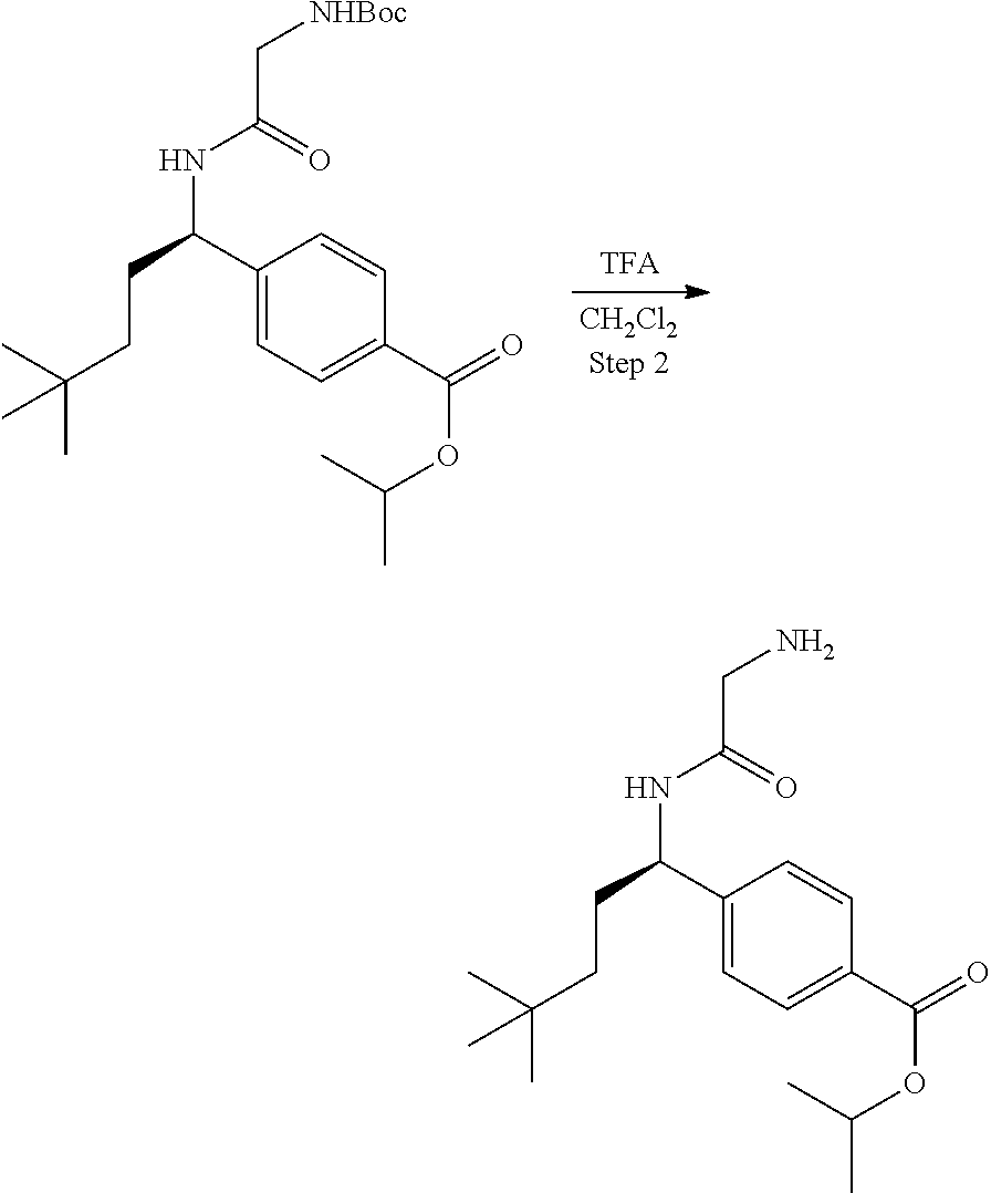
C1(C(CCC(C)(C)C)NC(C[NHBoc])=O)=CC=C(C(=O)OC(C)C)C=C1.C1(C(CCC(C)(C)C)NC(CN)=O)=CC=C(C(=O)OC(C)C)C=C1
